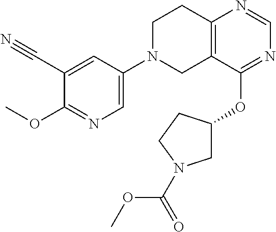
C1(C#N)=CC(N2CC3=C(CC2)N=CN=C3OC2CN(C(=O)OC)CC2)=CN=C1OC
